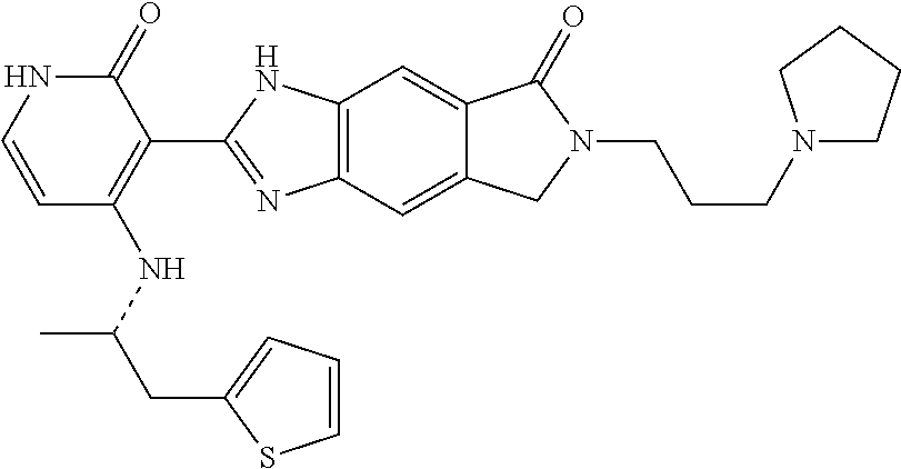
C12=C(C=C3C(=C1)C(=O)N(CCCN1CCCC1)C3)N=C(C1=C(NC(C)CC3=CC=CS3)C=CNC1=O)N2
